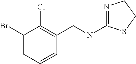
N1=C(NCC2=C(Cl)C(Br)=CC=C2)SCC1
